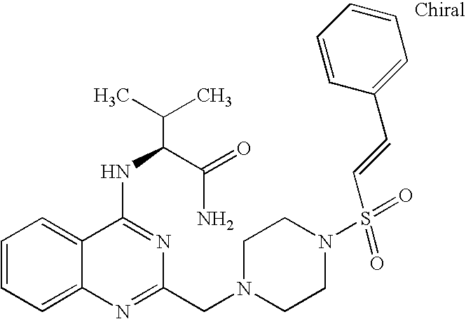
C1=CC=C2C(=C1)C(NC(C(N)=O)C(C)C)=NC(CN1CCN(S(=O)(=O)C=CC3=CC=CC=C3)CC1)=N2
